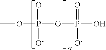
COP(OP(O)([O-])=O)([O-])=O
